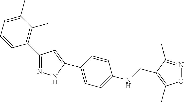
O1N=C(C)C(CNC2=CC=C(C3=CC(C4=C(C)C(C)=CC=C4)=NN3)C=C2)=C1C
